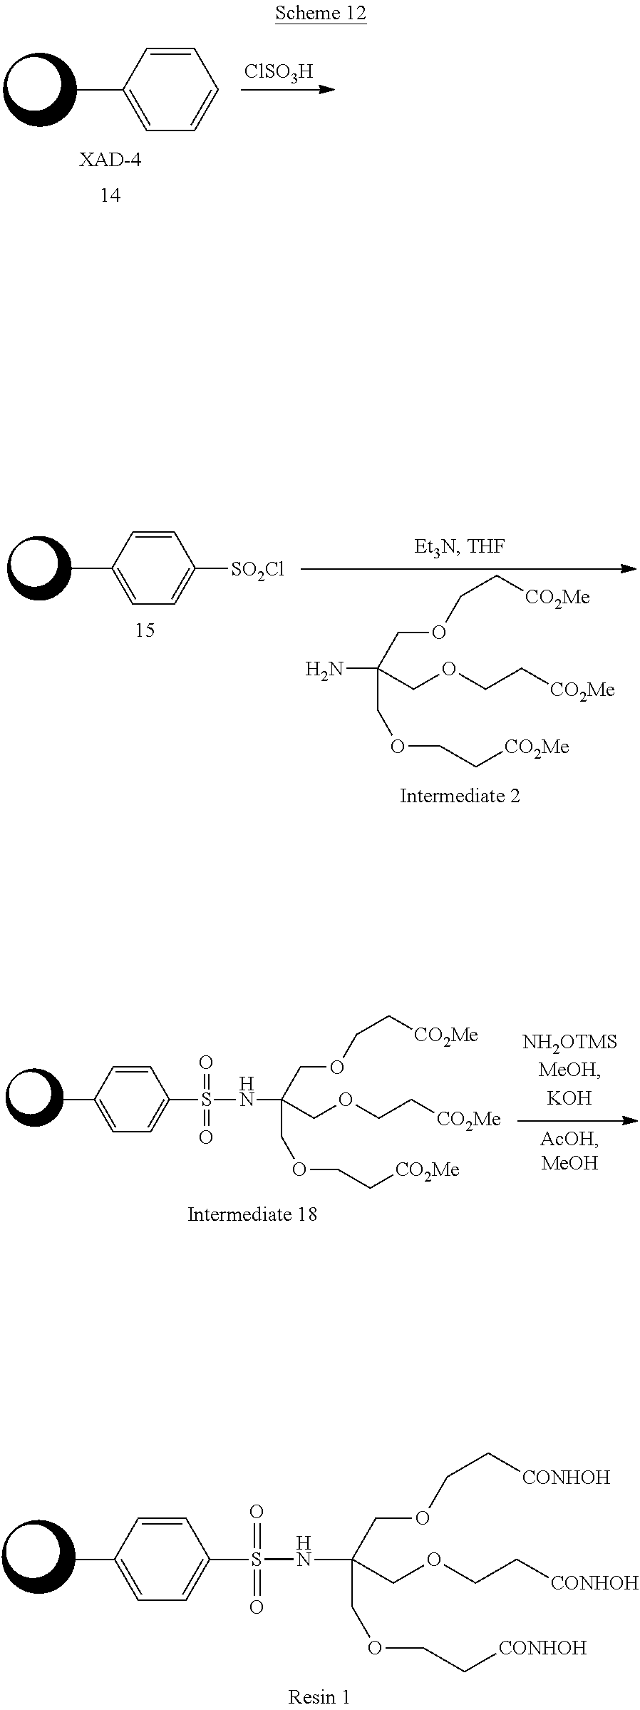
CC1=CC=CC=C1.[ClSO3H].N(C(COCC[CO2Me])(COCC[CO2Me])COCC[CO2Me])S(=O)(=O)C1=CC=C(C)C=C1.CC1=CC=C([SO2Cl])C=C1.NC(COCC[CO2Me])(COCC[CO2Me])COCC[CO2Me].C(COCC[CONHOH])(COCC[CONHOH])(COCC[CONHOH])NS(=O)(=O)C1=CC=C(C)C=C1
